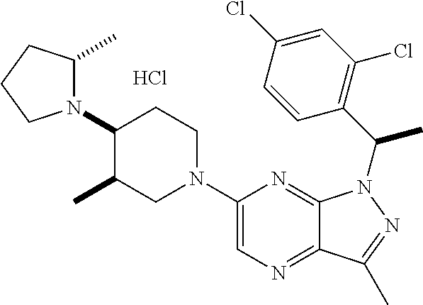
Cl.N1(C2=CN=C3C(=N2)N(C(C)C2=C(Cl)C=C(Cl)C=C2)N=C3C)CCC(N2C(C)CCC2)C(C)C1
